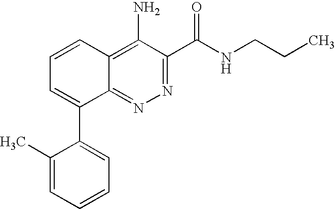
C1=CC2=C(N)C(C(NCCC)=O)=NN=C2C(C2=CC=CC=C2C)=C1
